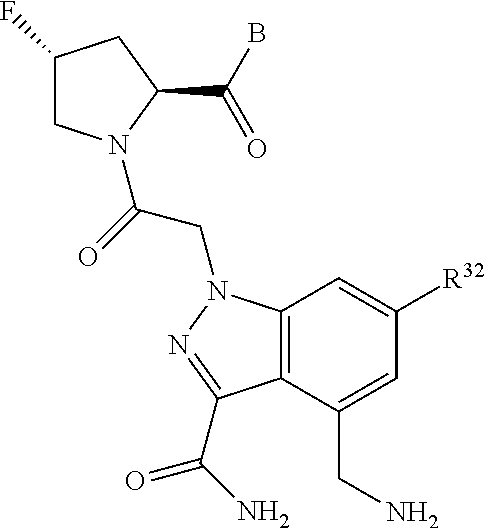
C1(F)CN(C(=O)CN2C3=C(C(CN)=CC([R32])=C3)C(C(=O)N)=N2)C(C(B)=O)C1
